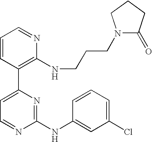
C1=CC(C2=CC=NC(NC3=CC(Cl)=CC=C3)=N2)=C(NCCCN2C(=O)CCC2)N=C1
